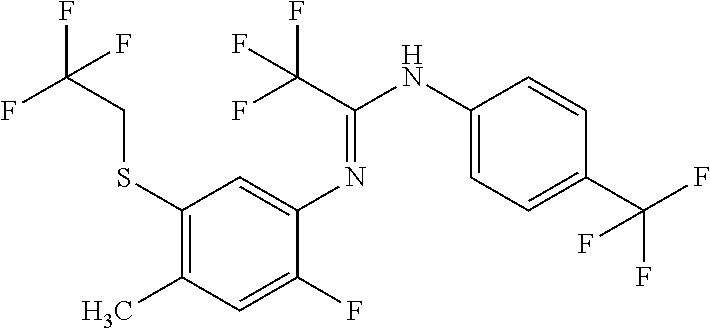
C1(SCC(F)(F)F)=C(C)C=C(F)C(N=C(NC2=CC=C(C(F)(F)F)C=C2)C(F)(F)F)=C1
